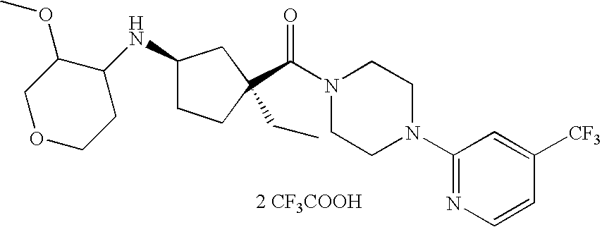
C1(NC2C(OC)COCC2)CCC(C(N2CCN(C3=NC=CC([CF3])=C3)CC2)=O)(CC)C1.[2 CF3COOH]
